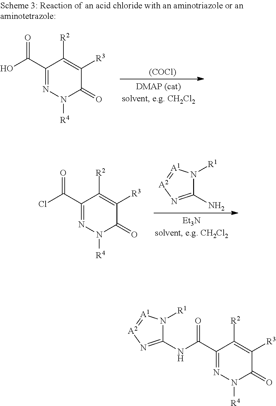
C(C1=NN([R4])C(=O)C([R3])=C1[R2])(=O)NC1=N[A2]=[A1]N1[R1].C(C1=NN([R4])C(=O)C([R3])=C1[R2])(=O)Cl.C1(N)=N[A2]=[A1]N1[R1].C(C1=NN([R4])C(=O)C([R3])=C1[R2])(=O)O.[(COCl)]
